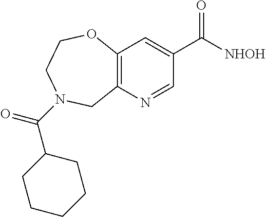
C12=C(N=CC(C([NHOH])=O)=C1)CN(C(=O)C1CCCCC1)CCO2
